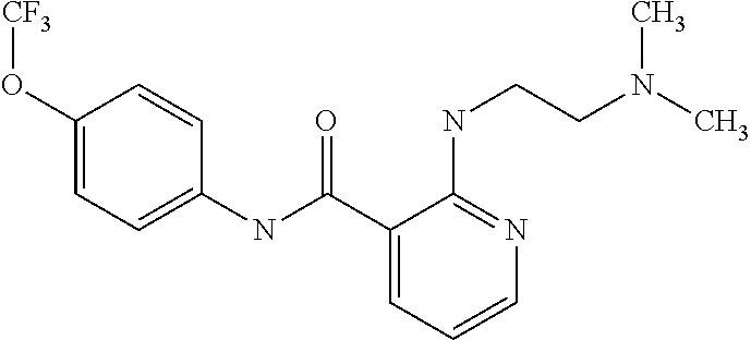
C1(O[CF3])=CC=C(NC(=O)C2=CC=CN=C2NCCN(C)C)C=C1
